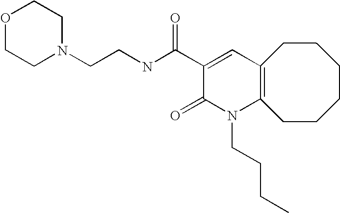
C(CNC(C1=CC2=C(N(CCCC)C1=O)CCCCCC2)=O)N1CCOCC1
